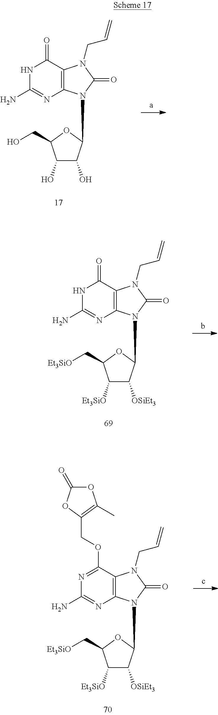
N1C(N)=NC2=C(C1=O)N(CC=C)C(=O)N2C1C(O)C(O)C(CO)O1.N1C(N)=NC2=C(C1=O)N(CC=C)C(=O)N2C1C([OSiEt3])C([Et3SiO])C(C[Et3SiO])O1.N1=C(OCC2=C(C)OC(=O)O2)C2=C(N=C1N)N(C1C([OSiEt3])C([Et3SiO])C(C[Et3SiO])O1)C(=O)N2CC=C
